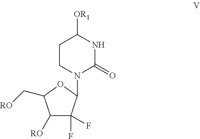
C1CN(C2C(F)(F)C([RO])C(C[RO])O2)C(=O)NC1[OR1]
